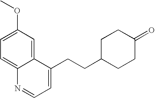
C1=C(OC)C=C2C(=C1)N=CC=C2CCC1CCC(=O)CC1
